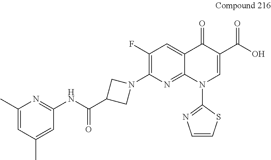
C1(NC(=O)C2CN(C3=C(F)C=C4C(=N3)N(C3=NC=CS3)C=C(C(O)=O)C4=O)C2)=NC(C)=CC(C)=C1
